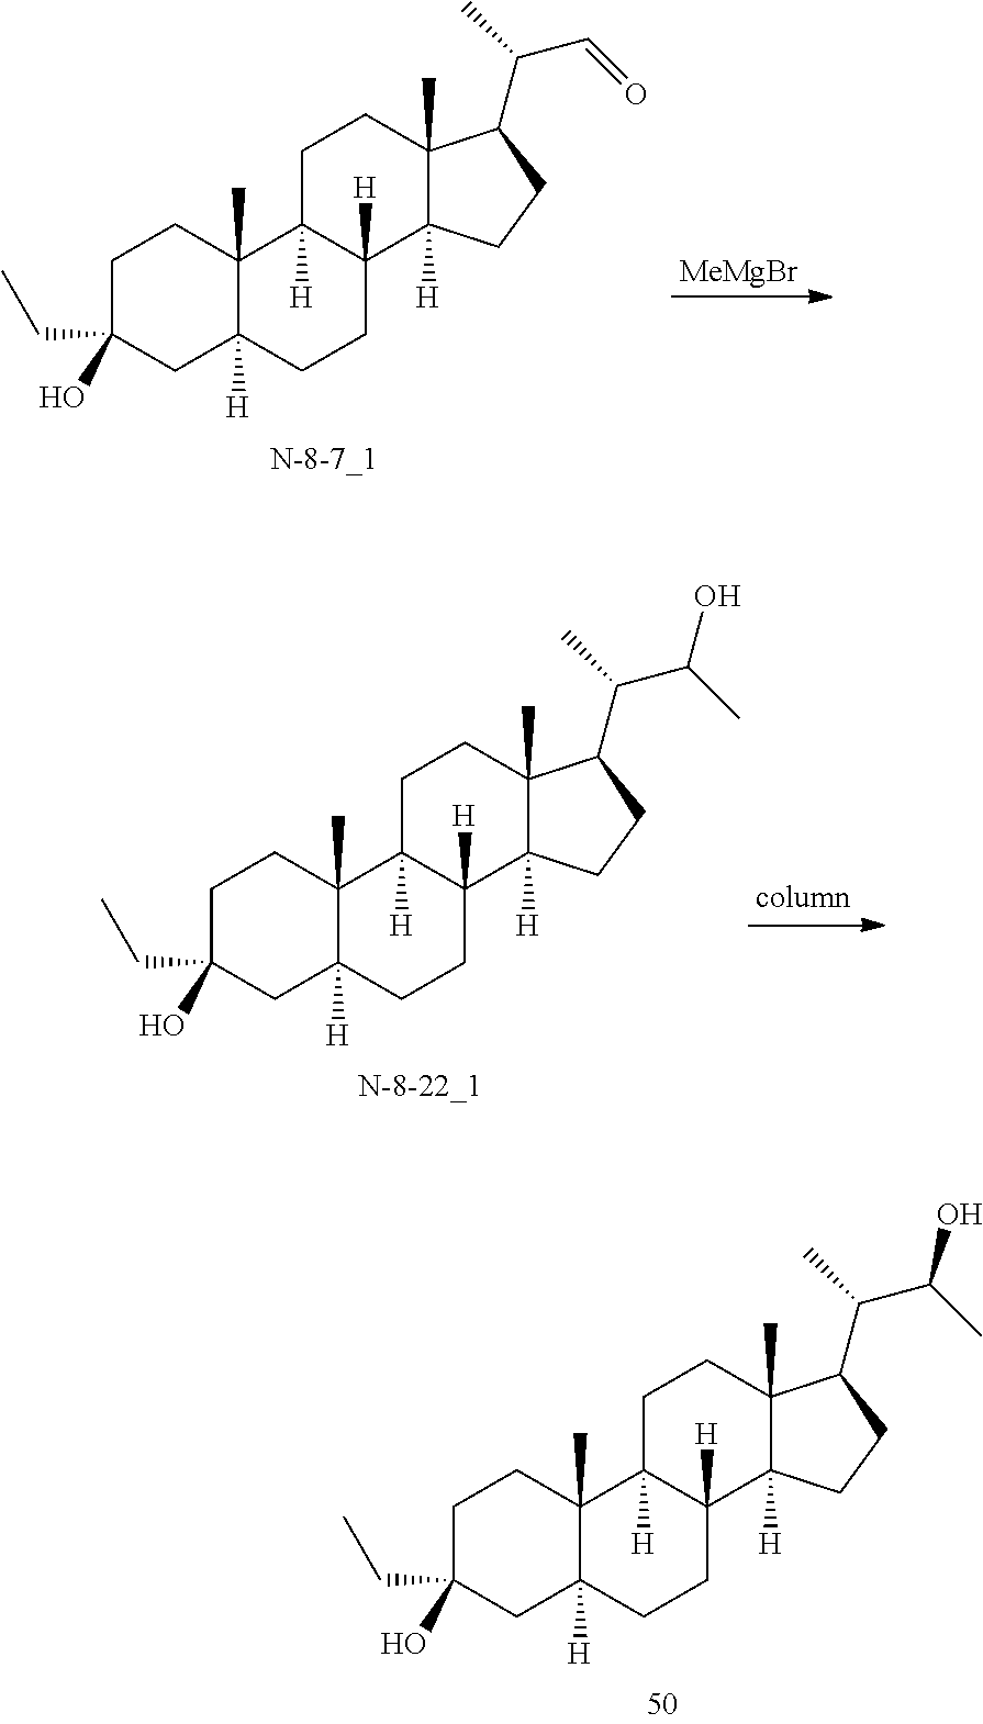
C1C(O)(CC)CC2([H])C(C)(C1)C1([H])C([H])(CC2)C2([H])C(C)(CC1)C(C(C)C=O)CC2.[MeMgBr].C1C(O)(CC)CC2([H])C(C)(C1)C1([H])C([H])(CC2)C2([H])C(C)(CC1)C(C(C)C(C)O)CC2.C1C(O)(CC)CC2([H])C(C)(C1)C1([H])C([H])(CC2)C2([H])C(C)(CC1)C(C(C)C(C)O)CC2
